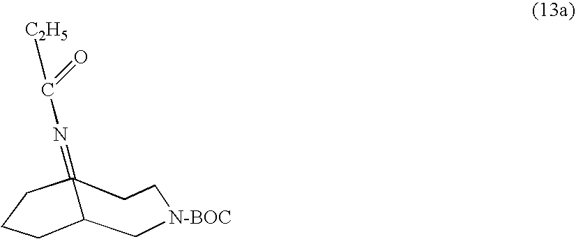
C1[N-BOC]CCC2(=NC(=O)[C2H5])CCCC12
